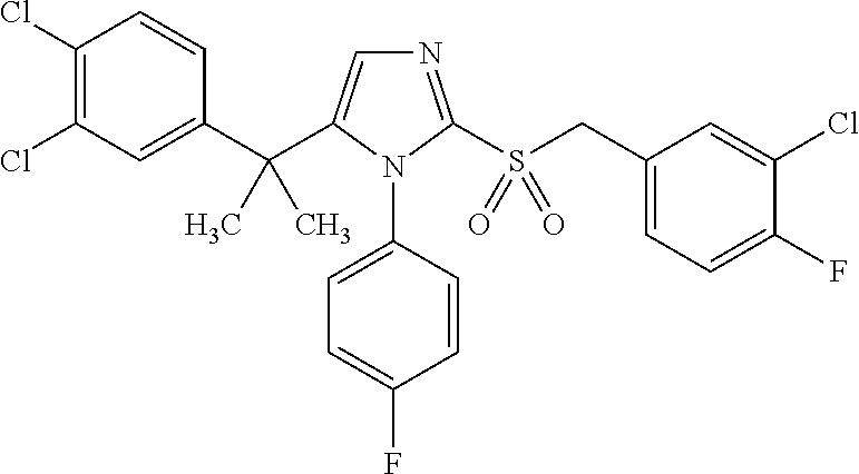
C1(C(C2=CN=C(S(CC3=CC=C(F)C(Cl)=C3)(=O)=O)N2C2=CC=C(F)C=C2)(C)C)=CC(Cl)=C(Cl)C=C1
